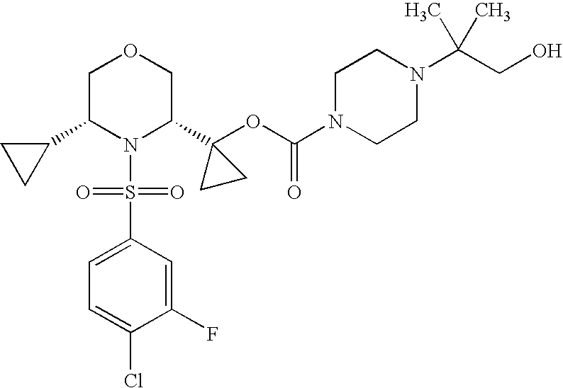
C1(C2N(S(=O)(=O)C3=CC=C(Cl)C(F)=C3)C(C3(OC(=O)N4CCN(C(CO)(C)C)CC4)CC3)COC2)CC1
